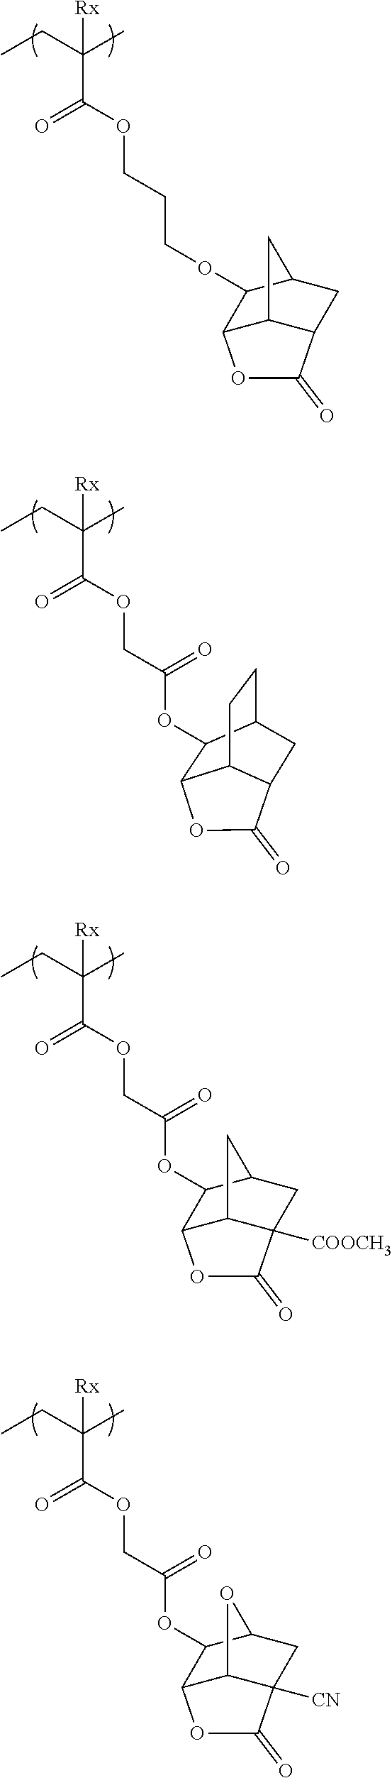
C(CC)(C)([Rx])C(OCCCOC1C2C3C(CC1C3)C(=O)O2)=O.C(CC)(C)([Rx])C(OCC(OC1C2C3CCC1CC3C(=O)O2)=O)=O.C(CC)(C)([Rx])C(OCC(OC1C2C3C([COOCH3])(CC1C3)C(=O)O2)=O)=O.C(CC)(C)([Rx])C(OCC(OC1C2C3C([CN])(CC1O3)C(=O)O2)=O)=O
